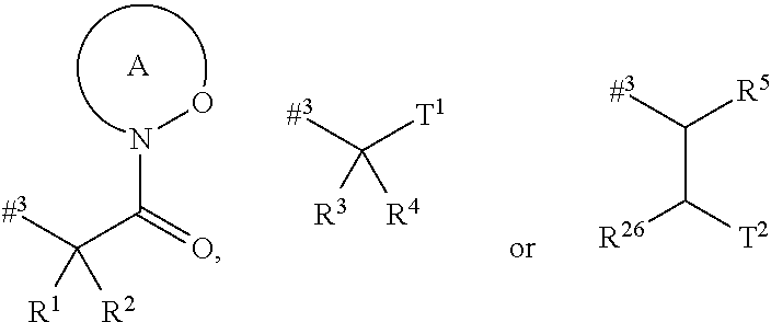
N(C(C([#3])([R1])[R2])=O)O.[A].[T1]C([#3])([R3])[R4].[R5]C([#3])C([T2])[R26]
